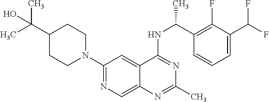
N1(C2=NC=C3C(=C2)C(NC(C2=C(F)C(C(F)F)=CC=C2)C)=NC(C)=N3)CCC(C(C)(C)O)CC1
